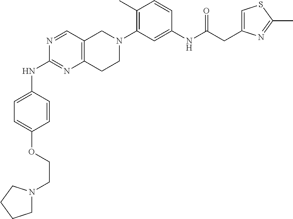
N1=CC2=C(N=C1NC1=CC=C(OCCN3CCCC3)C=C1)CCN(C1=C(C)C=CC(NC(CC3=CSC(C)=N3)=O)=C1)C2
